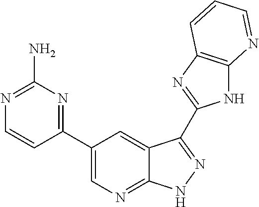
C1(C2=CN=C3C(=C2)C(C2=NC4=C(N2)N=CC=C4)=NN3)=NC(N)=NC=C1
